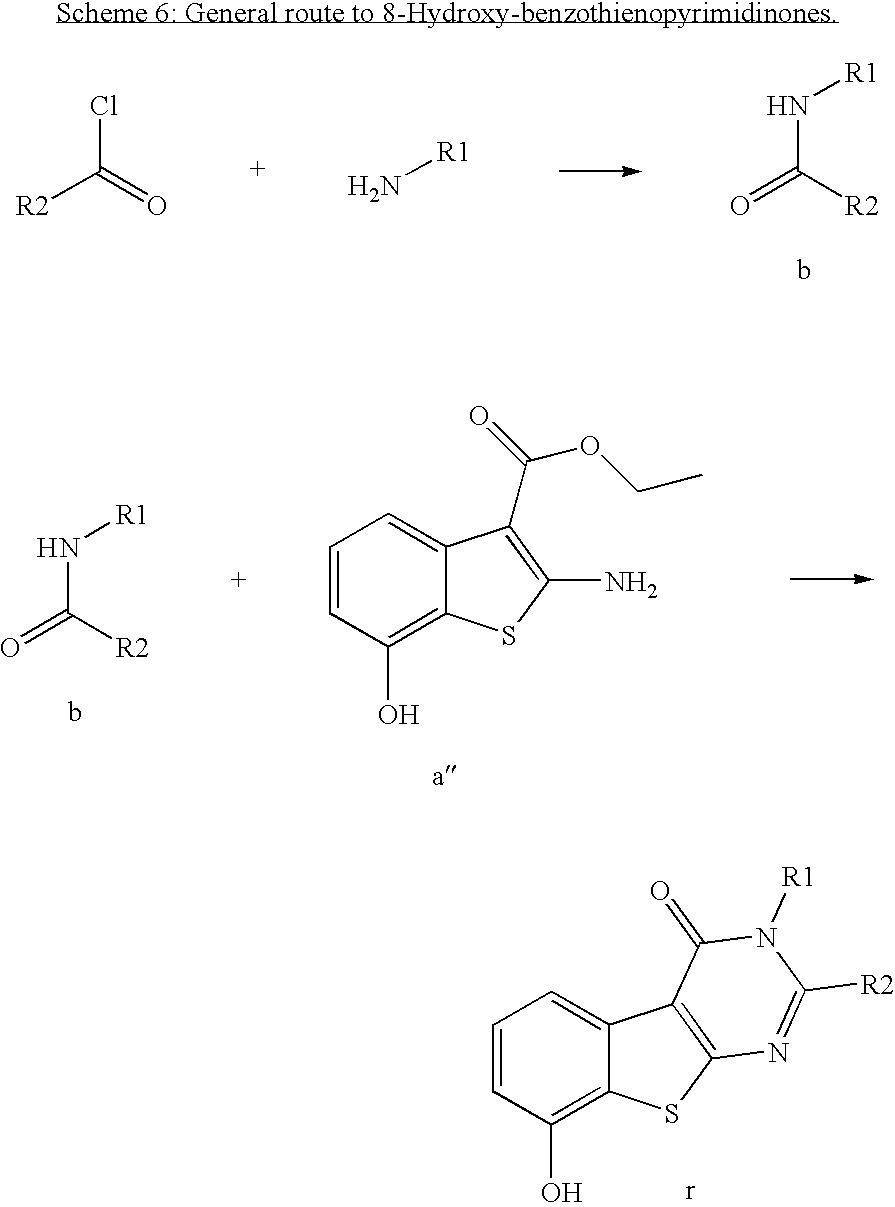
[R2]C(=O)N[R1].[R2]C(=O)Cl.N[R1].[R2]C(=O)N[R1].C1=CC(O)=C2C(=C1)C(C(OCC)=O)=C(N)S2.C1=CC(O)=C2C(=C1)C1=C(S2)N=C([R2])N([R1])C1=O
